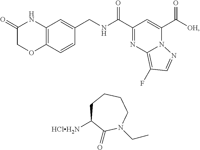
N1=C(C(=O)NCC2=CC3=C(C=C2)OCC(=O)N3)C=C(C(=O)[OH])N2C1=C(F)C=N2.[HClH2N]C1CCCCN(CC)C1=O
